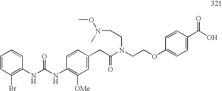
O(CCN(C(CC1=CC([OMe])=C(NC(=O)NC2=C(Br)C=CC=C2)C=C1)=O)CCN(OC)C)C1=CC=C(C(O)=O)C=C1
